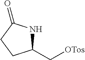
C1(C[OTos])NC(=O)CC1
